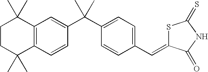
C1CC(C)(C)C2=C(C1(C)C)C=C(C(C1=CC=C(C=C3SC(=S)NC3=O)C=C1)(C)C)C=C2
